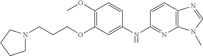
C1N(CCCOC2=C(OC)C=CC(NC3=NC4=C(C=C3)N=CN4C)=C2)CCC1
